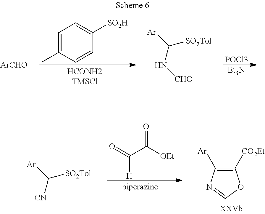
C1=C(C)C=CC([SO2H])=C1.[POCl3].[Et3N].[ArCHO].C(N[CHO])([Ar])[SO2Tol].[H]C(=O)C([OEt])=O.C1([CO2Et])=C([Ar])N=CO1.C([CN])([Ar])[SO2Tol]
